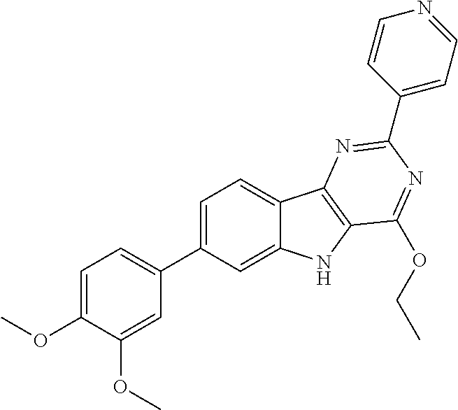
C1=C(C2=CC=C(OC)C(OC)=C2)C=C2C(=C1)C1=C(N2)C(OCC)=NC(C2=CC=NC=C2)=N1
